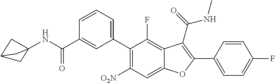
C1=C(C2=C(C(=O)NC)C3=C(F)C(C4=CC=CC(C(NC56CC(C5)C6)=O)=C4)=C([O2N])C=C3O2)C=CC(F)=C1
